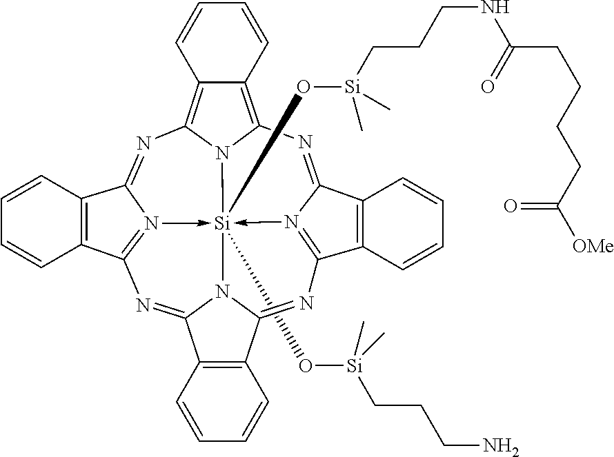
O([Si]123(O[Si](CCCNC(CCCCC([OMe])=O)=O)(C)C)-N4=C5N=C6C7=C(C(=NC8=N->1C(=NC1=C9C(=C(N=C4C4=C5C=CC=C4)N12)C=CC=C9)C1=C8C=CC=C1)N63)C=CC=C7)[Si](CCCN)(C)C
